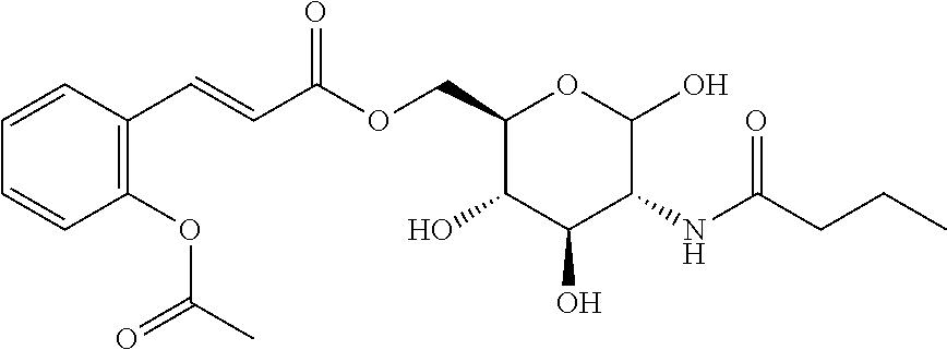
C1(COC(C=CC2=C(OC(C)=O)C=CC=C2)=O)C(O)C(O)C(NC(CCC)=O)C(O)O1
